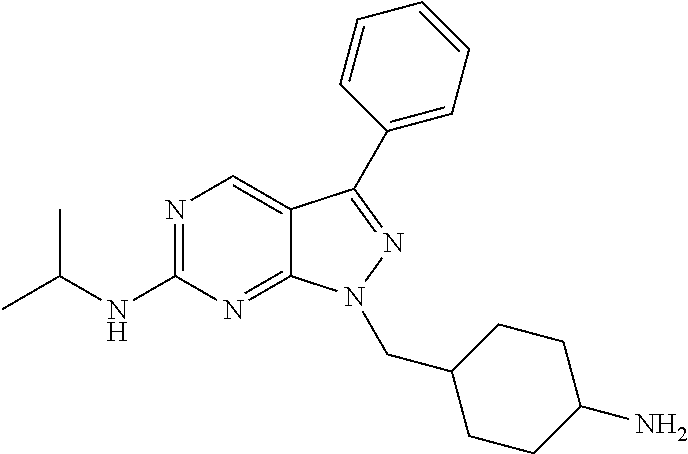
N1=C(NC(C)C)N=C2C(=C1)C(C1=CC=CC=C1)=NN2CC1CCC(N)CC1
